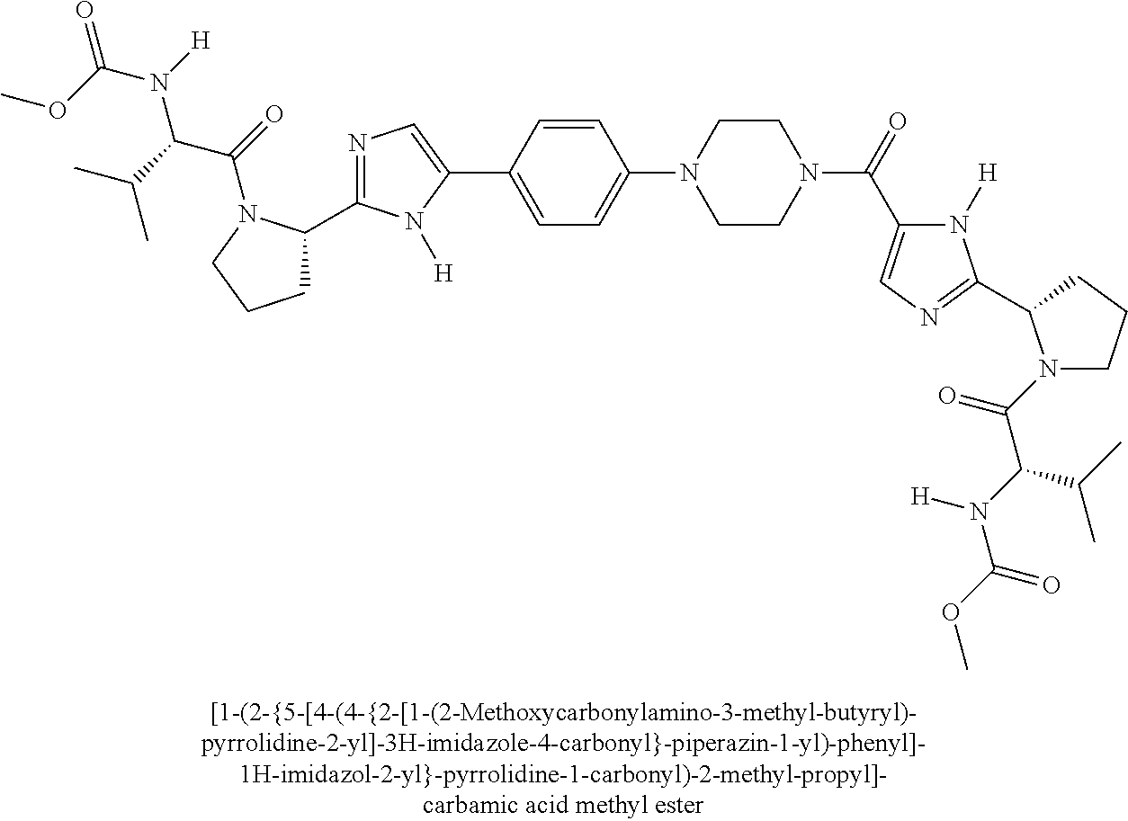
N1=C(C2CCCN2C(C(N(C(=O)OC)[H])C(C)C)=O)N([H])C(C2=CC=C(N3CCN(C(=O)C4=CN=C(C5N(C(=O)C(N(C(OC)=O)[H])C(C)C)CCC5)N4[H])CC3)C=C2)=C1
